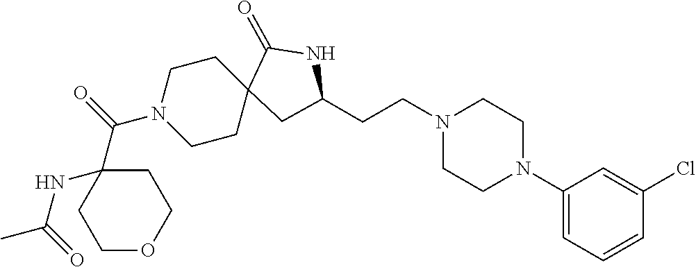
C1(N2CCN(CCC3CC4(CCN(C(C5(NC(=O)C)CCOCC5)=O)CC4)C(=O)N3)CC2)=CC=CC(Cl)=C1
